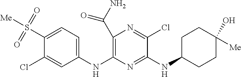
N(C1=NC(NC2=CC=C(S([Me])(=O)=O)C(Cl)=C2)=C(C(N)=O)N=C1Cl)C1CCC(O)([Me])CC1
